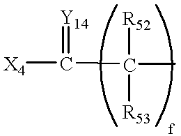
[X4]C(C(C)([R52])[R53])=[Y14]
